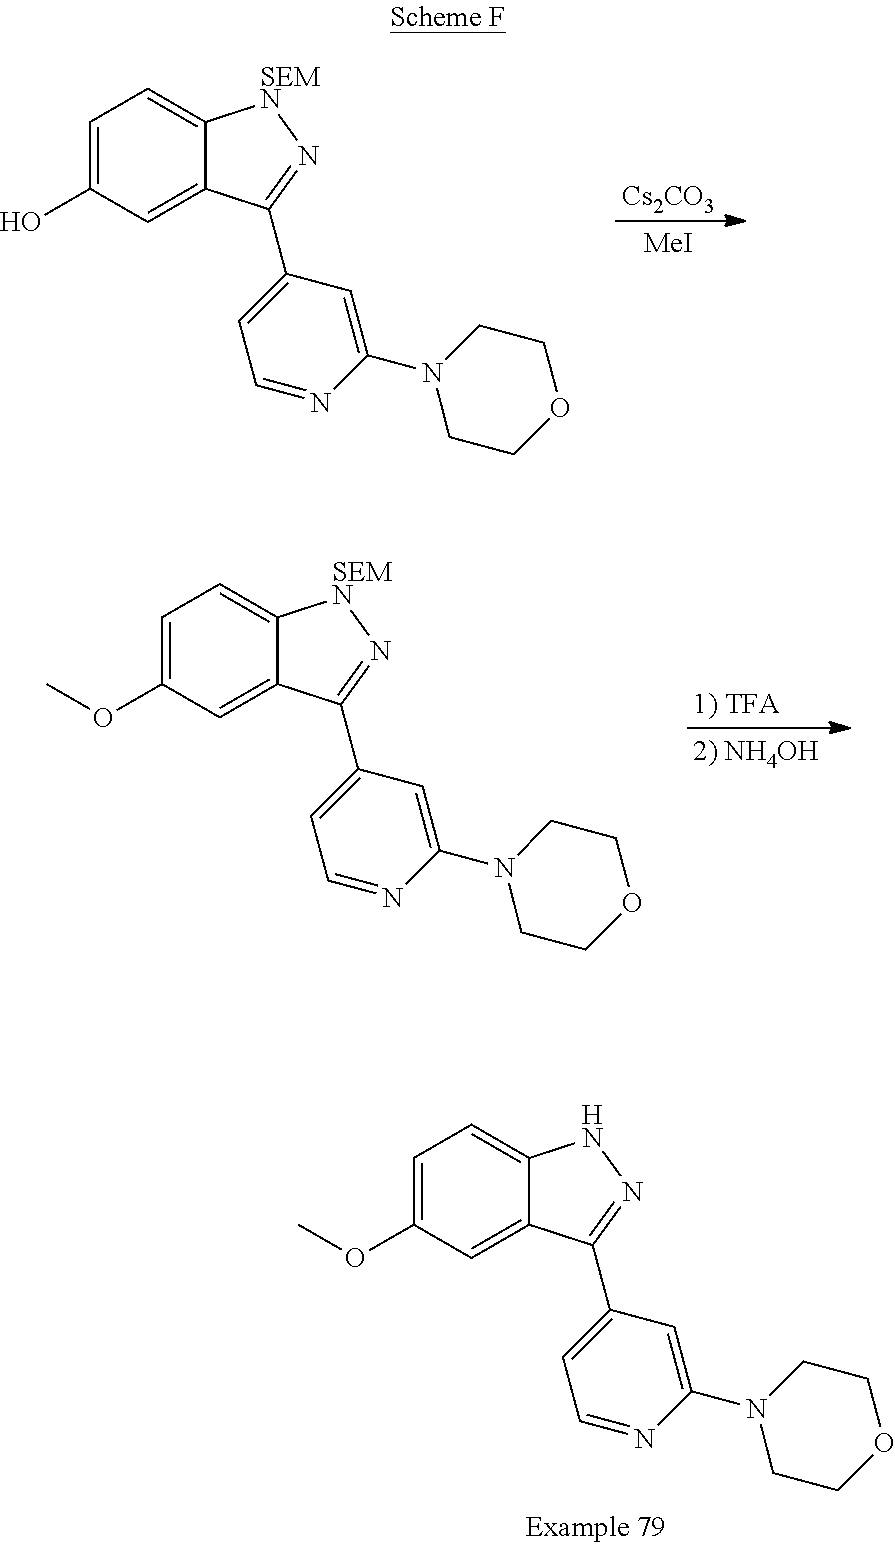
[1) TFA].[2) NH4OH].C1=C(OC)C=C2C(=C1)[SEMN]N=C2C1=CC=NC(N2CCOCC2)=C1.[Cs2CO3].[MeI].C1=C(O)C=C2C(=C1)[SEMN]N=C2C1=CC=NC(N2CCOCC2)=C1.C1=C(OC)C=C2C(=C1)NN=C2C1=CC=NC(N2CCOCC2)=C1
